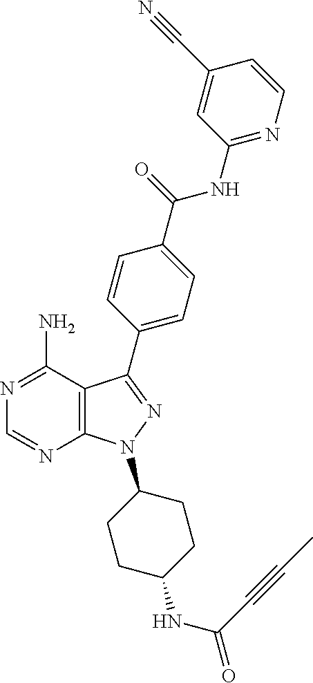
C12=C(C(N)=NC=N1)C(C1=CC=C(C(NC3=NC=CC(C#N)=C3)=O)C=C1)=NN2C1CCC(NC(=O)C#CC)CC1
